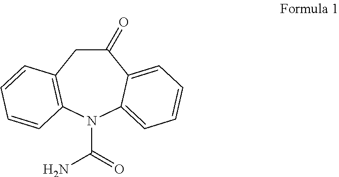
C1C2=C(N(C(=O)N)C3=CC=CC=C3C1=O)C=CC=C2
